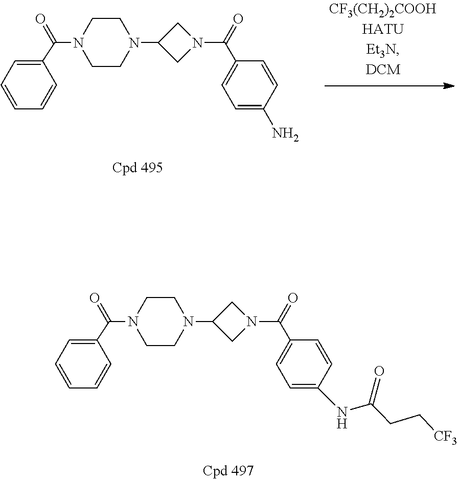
C1=CC=C(C(=O)N2CCN(C3CN(C(=O)C4=CC=C(N)C=C4)C3)CC2)C=C1.C1=CC=C(C(=O)N2CCN(C3CN(C(=O)C4=CC=C(NC(=O)CC[CF3])C=C4)C3)CC2)C=C1
